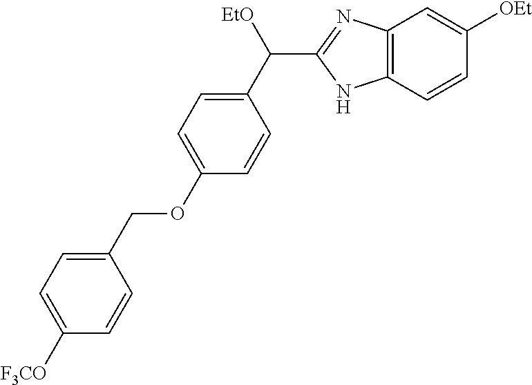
C1(OCC2=CC=C([F3CO])C=C2)=CC=C(C([EtO])C2=NC3=C(N2)C=CC([OEt])=C3)C=C1
